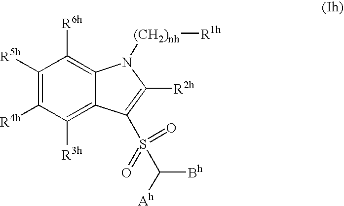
[R5h]C1=C([R4h])C([R3h])=C2C(=C1[R6h])N([(CH2)nh][R1h])C([R2h])=C2S(C([Ah])[Bh])(=O)=O
